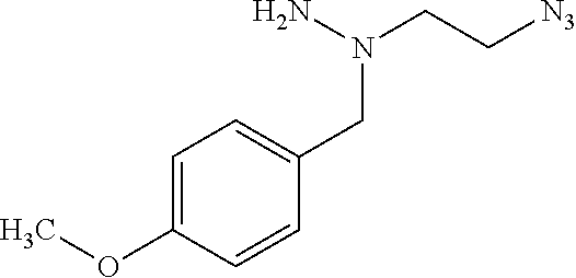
C1=C(OC)C=CC(CN(CC[N3])N)=C1
